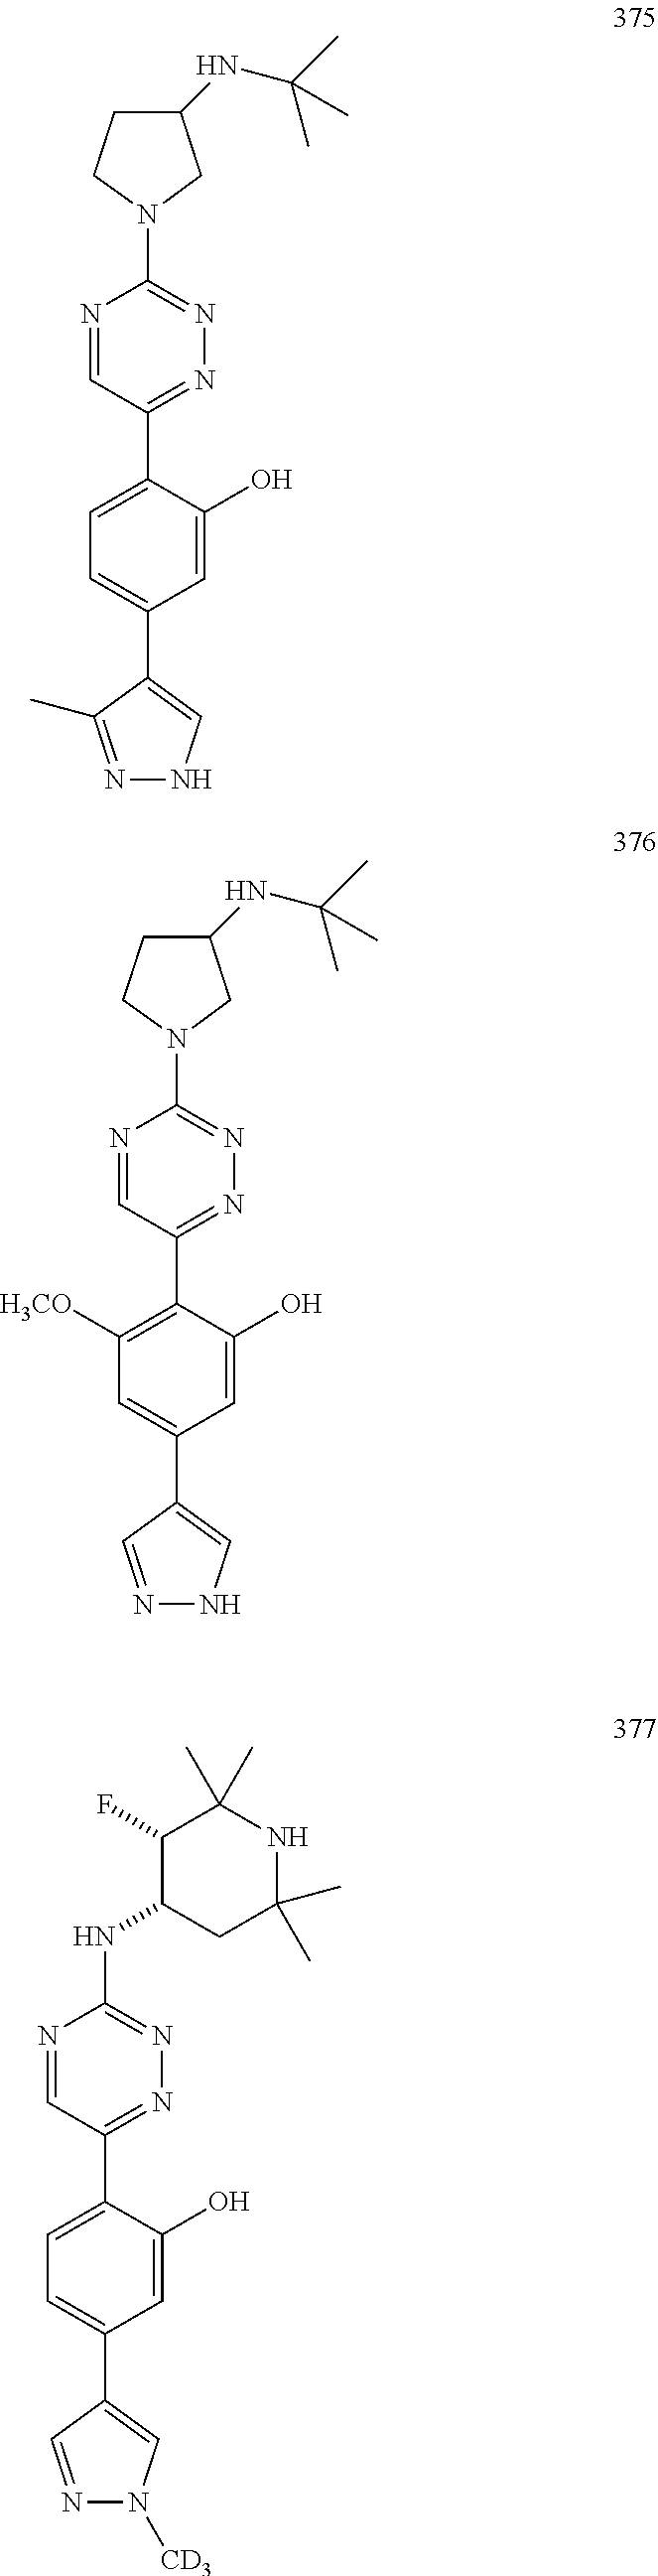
N1=C(C2=CC=C(C3=CNN=C3C)C=C2O)C=NC(N2CC(NC(C)(C)C)CC2)=N1.N1=C(C2=C([H3CO])C=C(C3=CNN=C3)C=C2O)C=NC(N2CC(NC(C)(C)C)CC2)=N1.N1=C(C2=CC=C(C3=CN([CD3])N=C3)C=C2O)C=NC(NC2C(F)C(C)(C)NC(C)(C)C2)=N1
